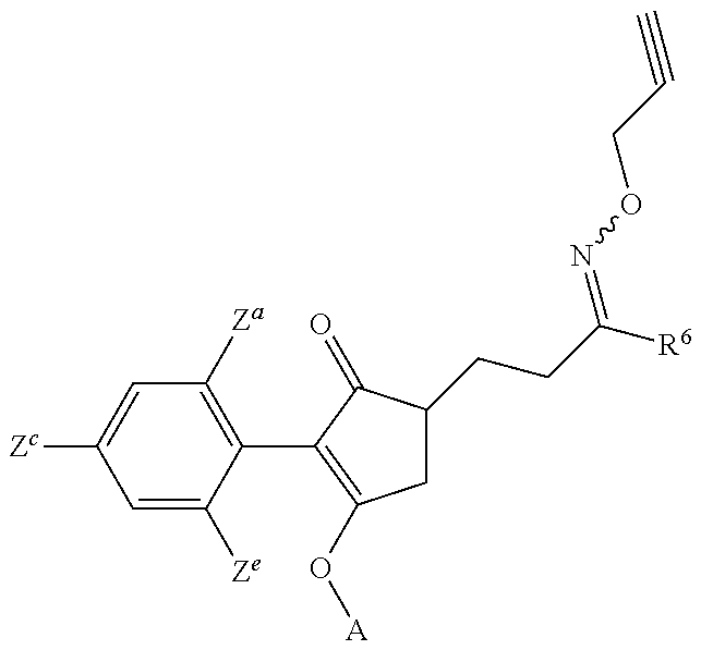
C1=C([Ze])C(C2=C(O[A])CC(CCC([R6])=NOCC#C)C2=O)=C([Za])C=C1[Zc]
